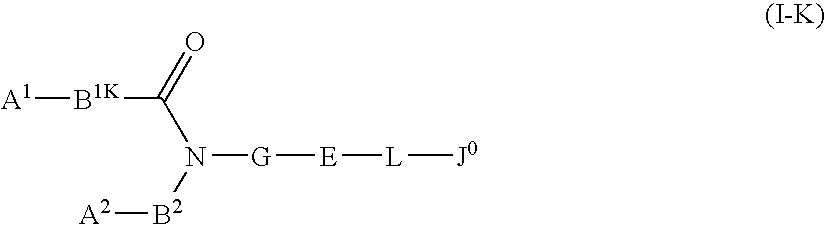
[B1K](C(N([B2][A2])[G][E][L][J0])=O)[A1]
